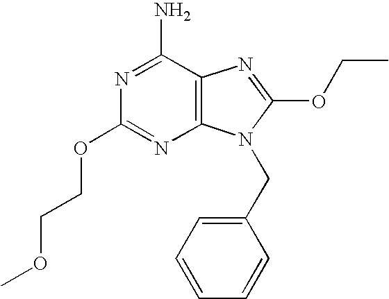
NC1=NC(OCCOC)=NC2=C1N=C(OCC)N2CC1=CC=CC=C1
